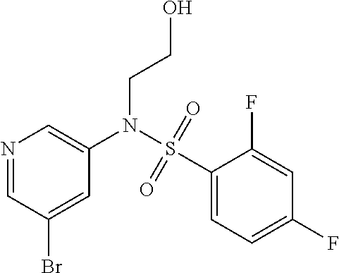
N1=CC(Br)=CC(N(S(C2=CC=C(F)C=C2F)(=O)=O)CCO)=C1
